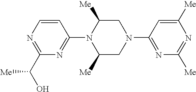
N1=C(C(O)[Me])N=C(N2C([Me])CN(C3=NC([Me])=NC([Me])=C3)CC2[Me])C=C1
